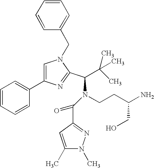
N1(CC2=CC=CC=C2)C=C(C2=CC=CC=C2)N=C1C(N(CCC(N)CO)C(C1=NN(C)C(C)=C1)=O)C(C)(C)C
